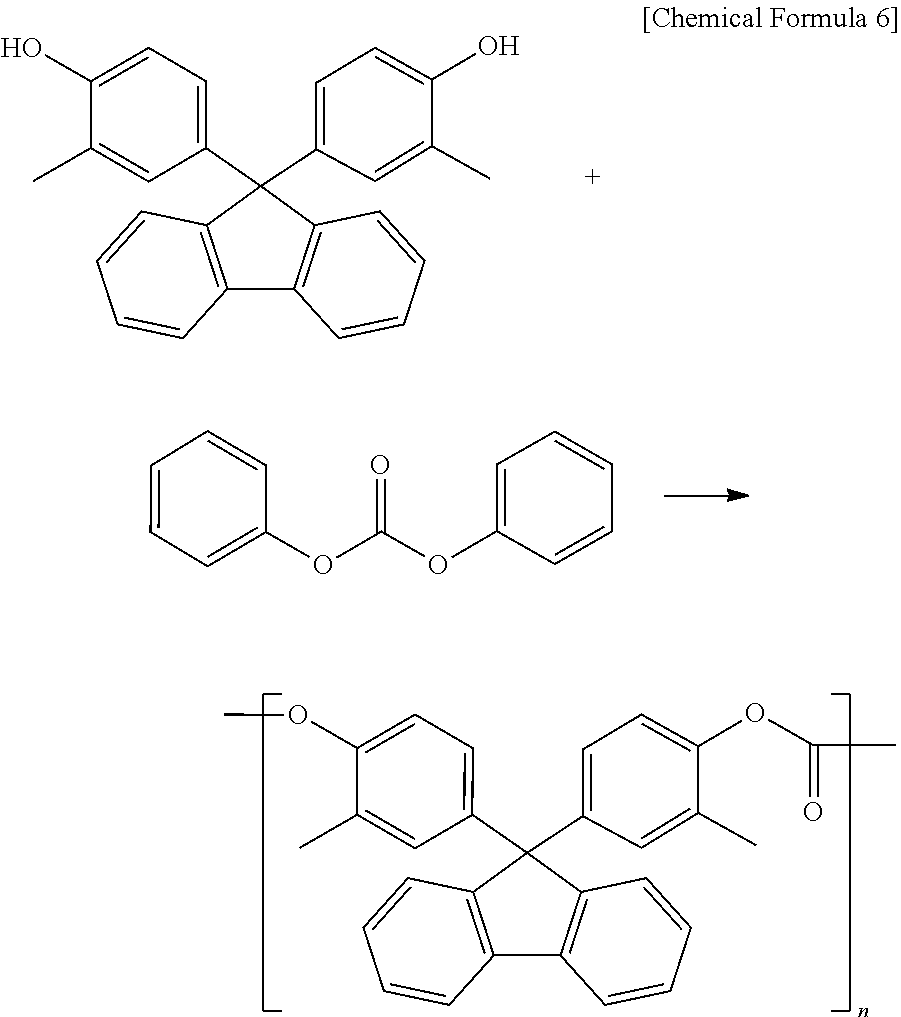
C12=C(C(C3=CC=C(O)C(C)=C3)(C3=CC=C(O)C(C)=C3)C3=C1C=CC=C3)C=CC=C2.C1=CC=C(OC(OC2=CC=CC=C2)=O)C=C1.C12=C(C(C3=CC=C(OC)C(C)=C3)(C3=CC=C(OC(C)=O)C(C)=C3)C3=C1C=CC=C3)C=CC=C2
